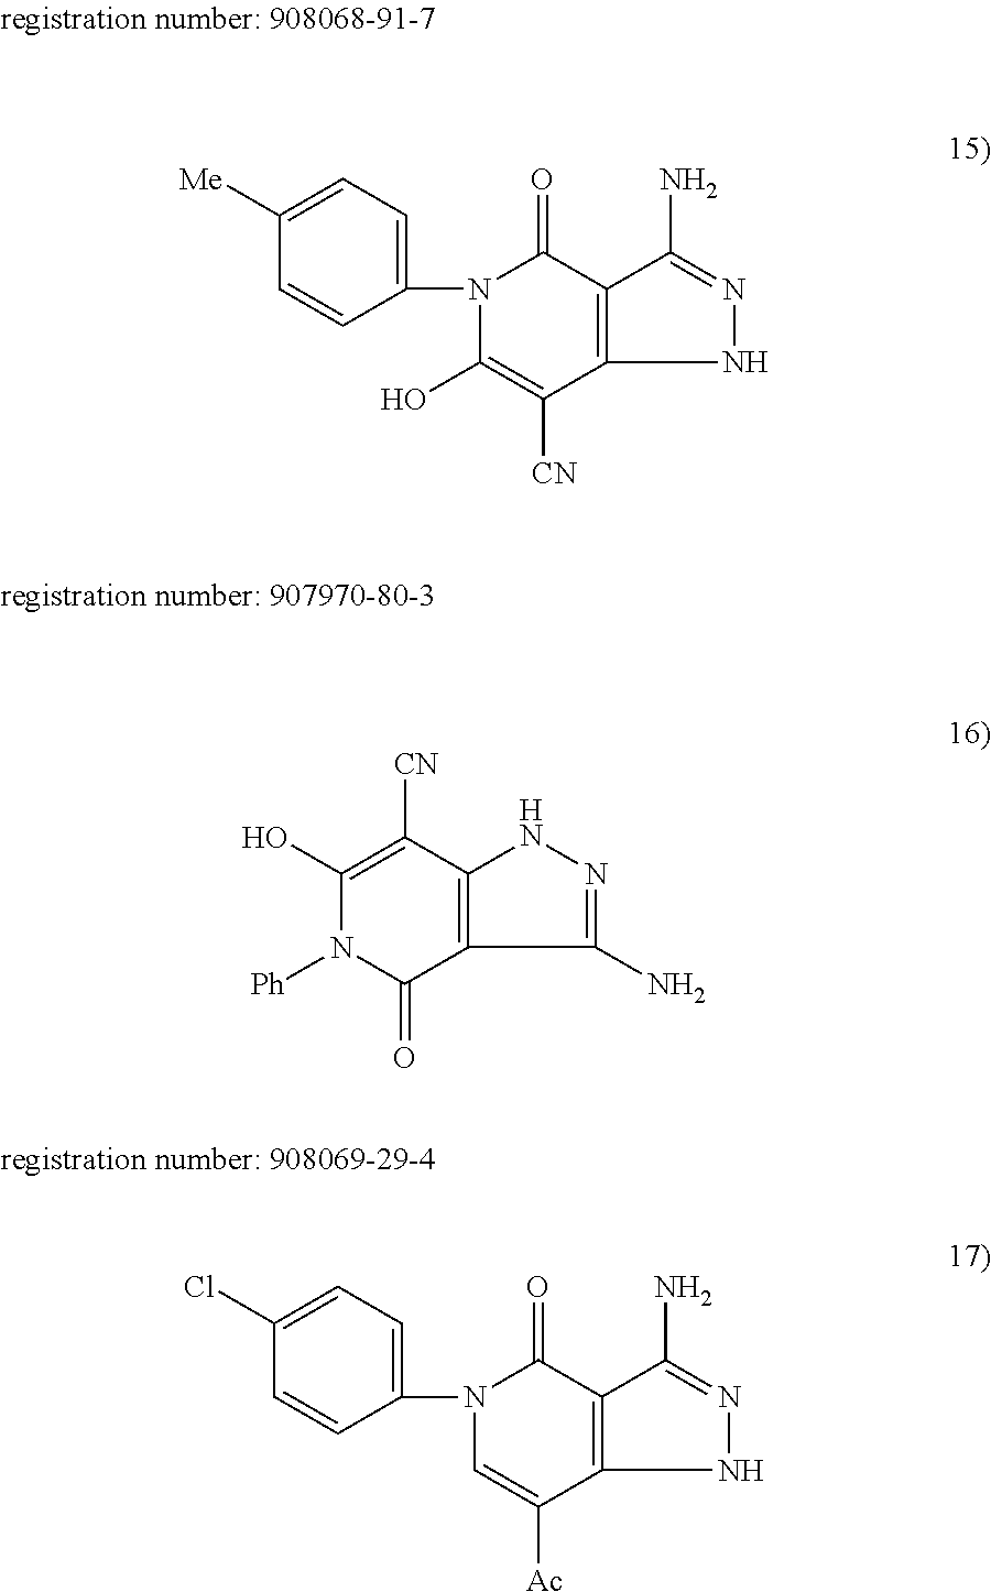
C1(O)=C([CN])C2=C(C(=O)N1C1=CC=C([Me])C=C1)C(N)=NN2.N1([Ph])C(=O)C2=C(C([CN])=C1O)NN=C2N.C1=C([Ac])C2=C(C(=O)N1C1=CC=C(Cl)C=C1)C(N)=NN2
